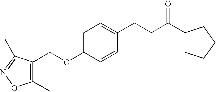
C1(C)=C(COC2=CC=C(CCC(C3CCCC3)=O)C=C2)C(C)=NO1
